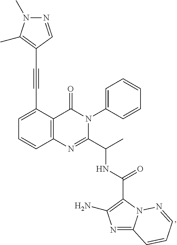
C1=C(C#CC2=C(C)N(C)N=C2)C2=C(C=C1)N=C(C(C)NC(=O)C1=C(N)N=C3N1N=CC=C3)N(C1=CC=CC=C1)C2=O
